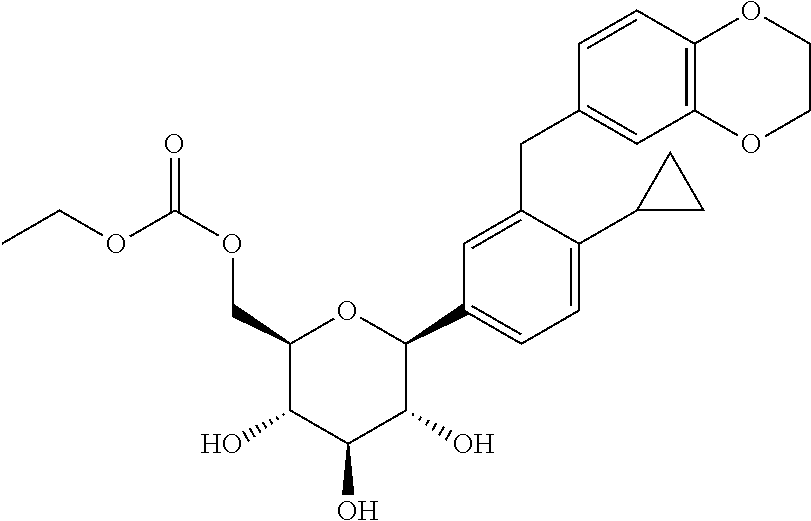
C1(COC(=O)OCC)C(O)C(O)C(O)C(C2=CC=C(C3CC3)C(CC3=CC4=C(C=C3)OCCO4)=C2)O1
